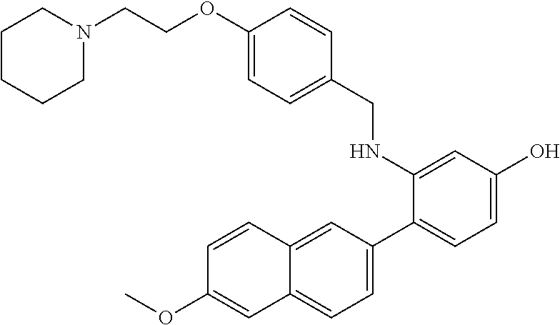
O(C1=CC2=CC=C(C3=CC=C(O)C=C3NCC3=CC=C(OCCN4CCCCC4)C=C3)C=C2C=C1)C
